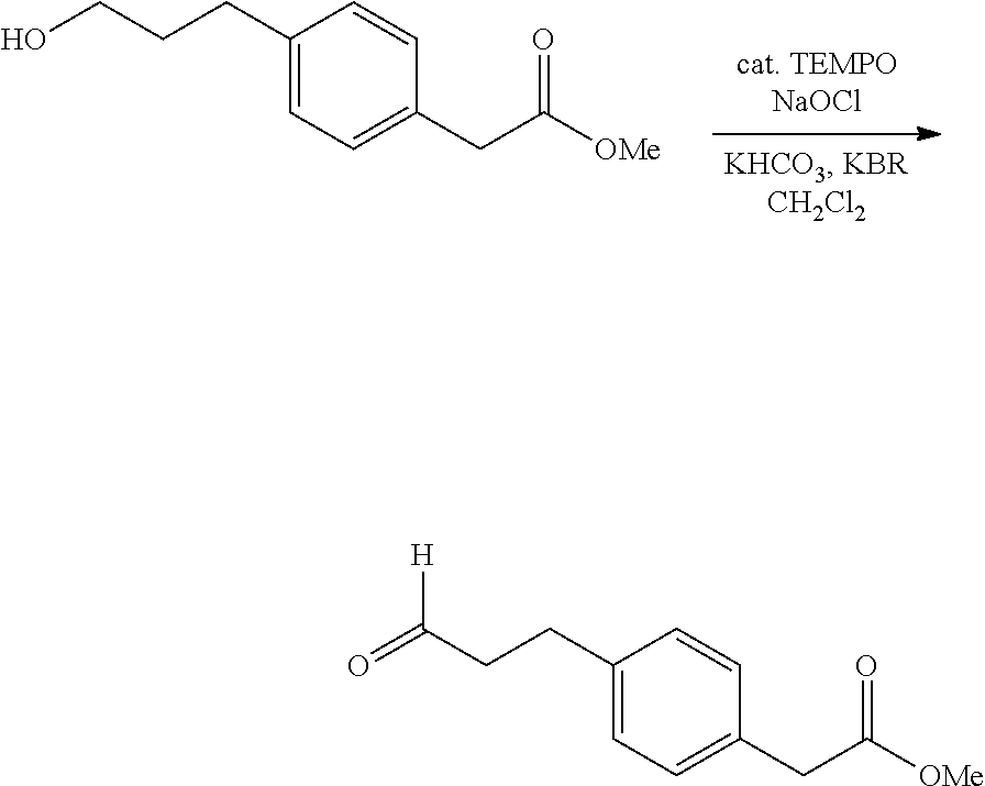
C1=C(CCCO)C=CC(CC([OMe])=O)=C1.C1=C(CCC([H])=O)C=CC(CC([OMe])=O)=C1
